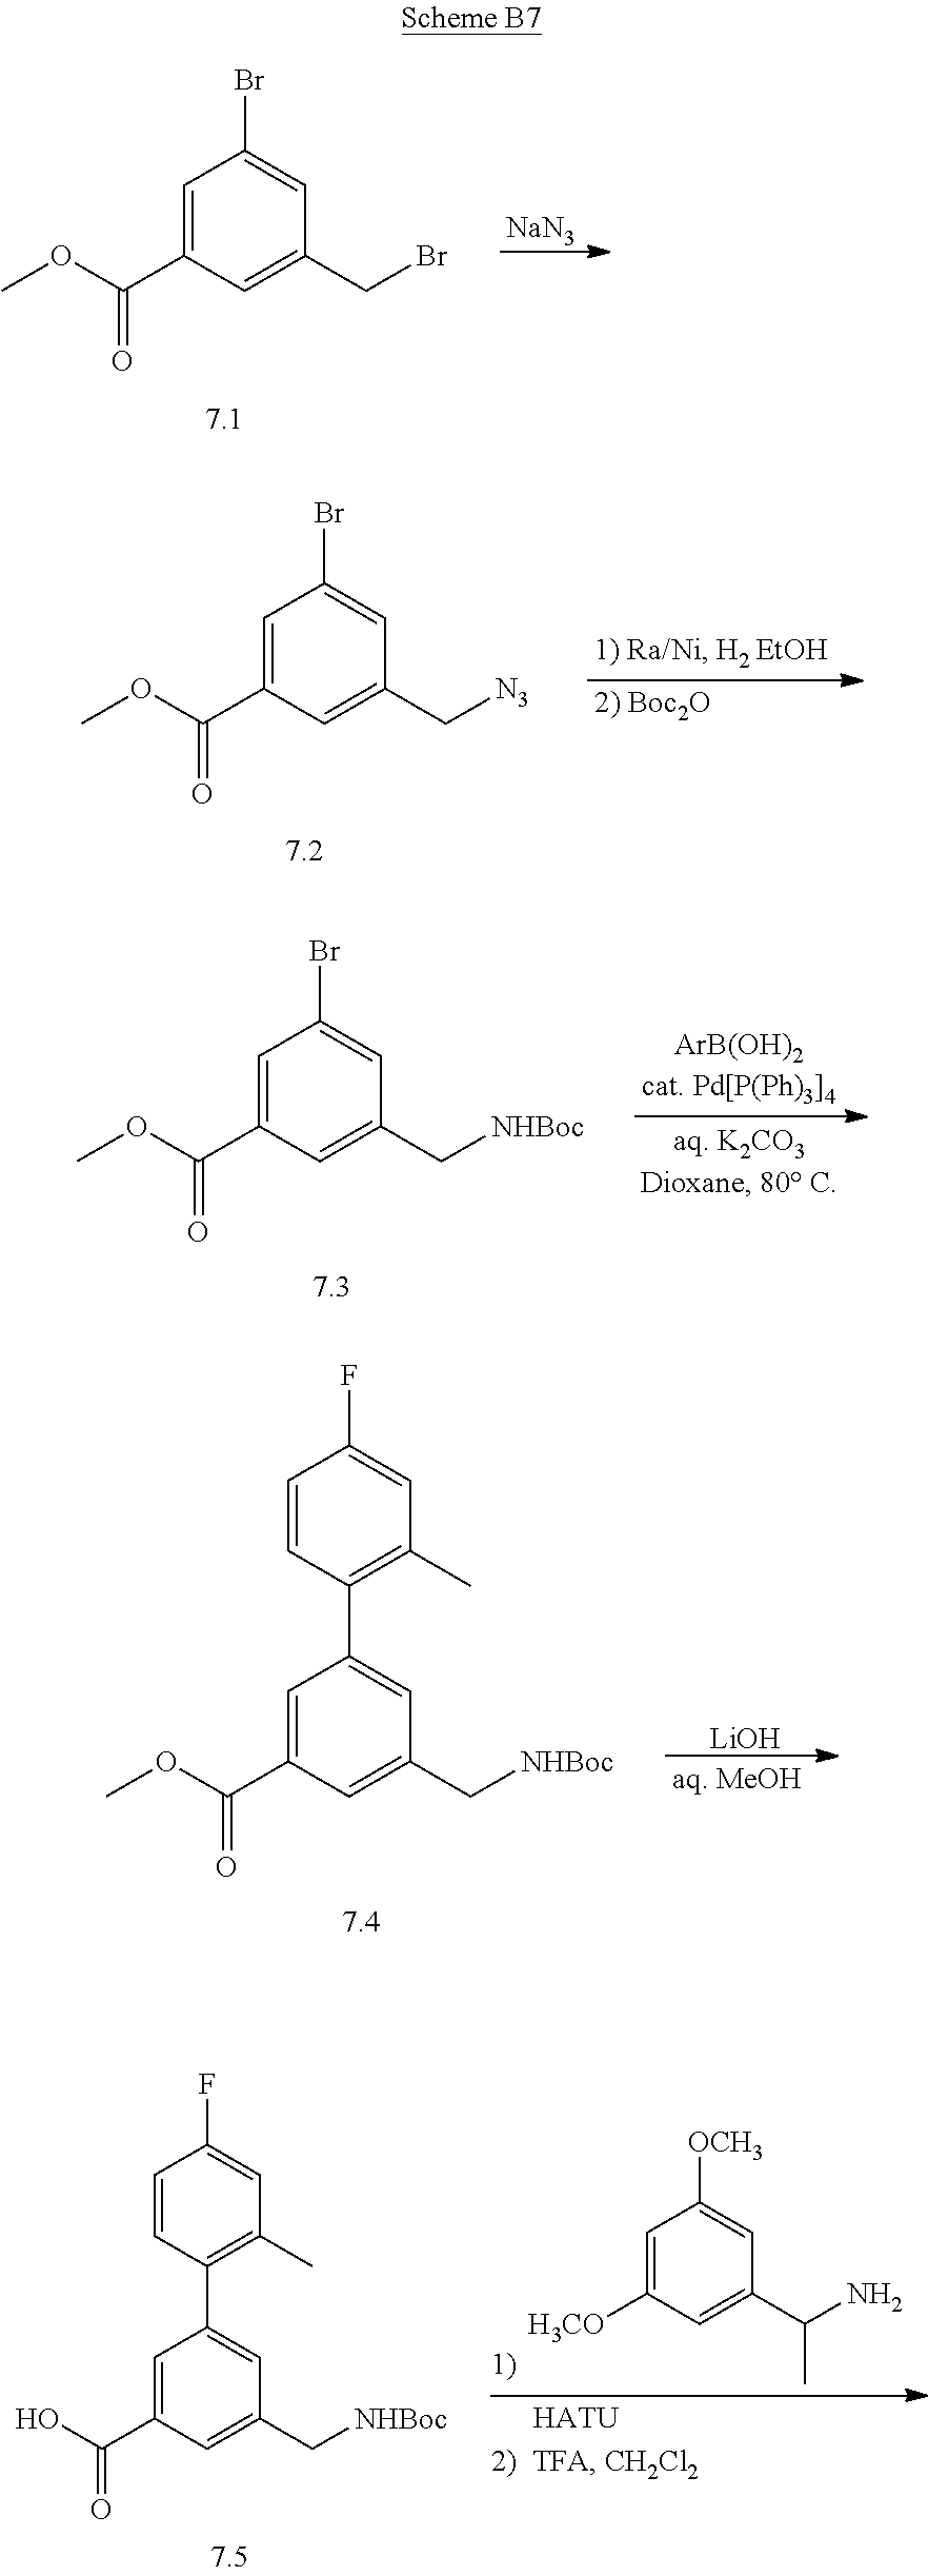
COC(=O)C1=CC(Br)=CC(CBr)=C1.[NaN3].COC(=O)C1=CC(Br)=CC(C[N3])=C1.COC(=O)C1=CC(Br)=CC(C[NHBoc])=C1.COC(=O)C1=CC(C2=C(C)C=C(F)C=C2)=CC(C[NHBoc])=C1.[LiOH].O=C(O)C1=CC(C2=C(C)C=C(F)C=C2)=CC(C[NHBoc])=C1.C1=C([H3CO])C=C(C(N)C)C=C1[OCH3].[HATU]
